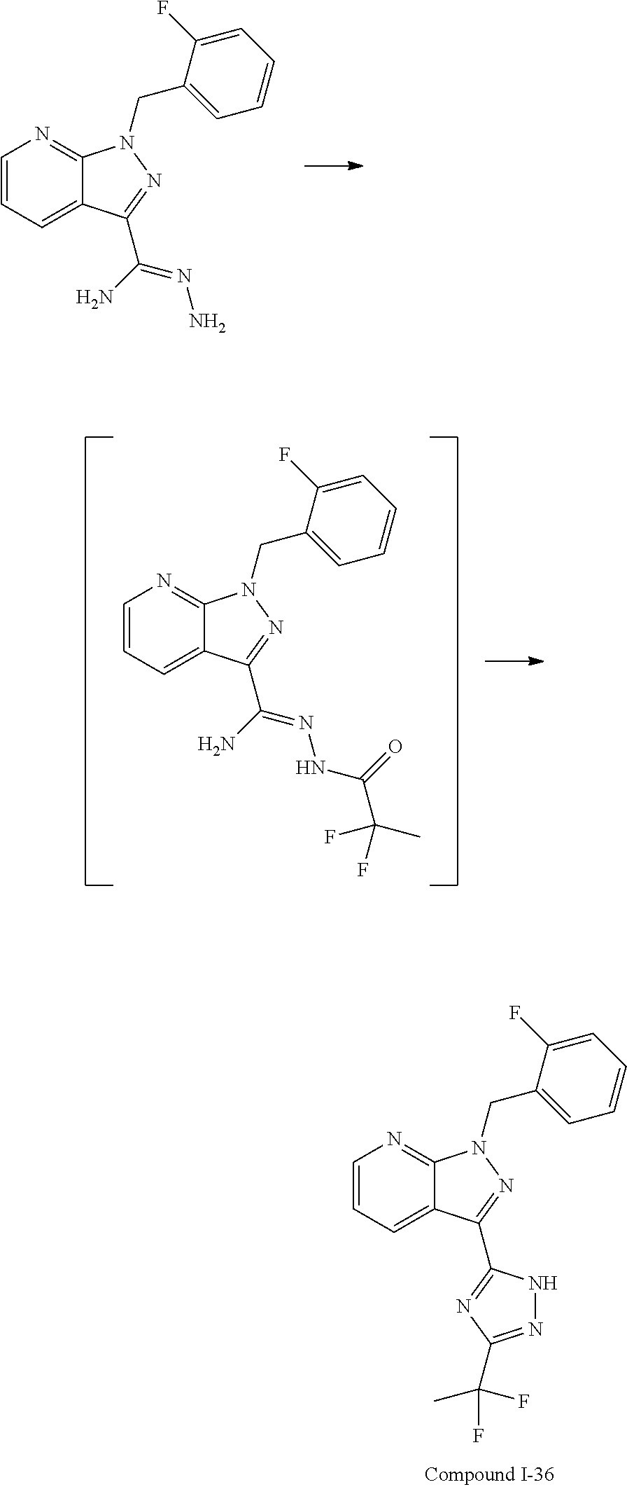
C1=CC=C2C(=N1)N(CC1=CC=CC=C1F)N=C2C(N)=NNC(C(F)(C)F)=O.C1=CC=C2C(=N1)N(CC1=CC=CC=C1F)N=C2C1=NC(C(C)(F)F)=NN1.C1=CC=C2C(=N1)N(CC1=CC=CC=C1F)N=C2C(N)=NN
